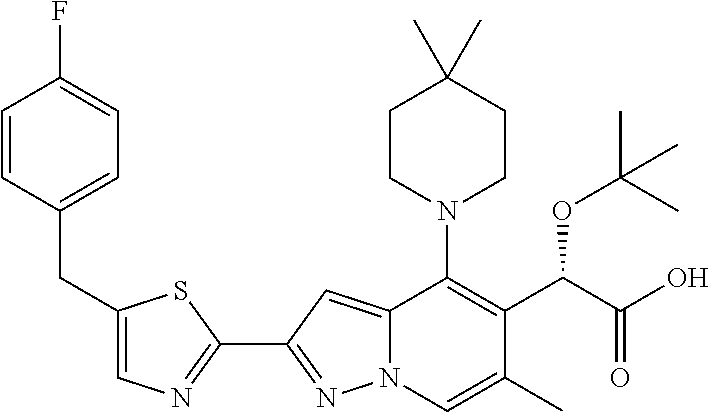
C12=CC(C3=NC=C(CC4=CC=C(F)C=C4)S3)=NN1C=C(C)C(C(C(O)=O)OC(C)(C)C)=C2N1CCC(C)(C)CC1
